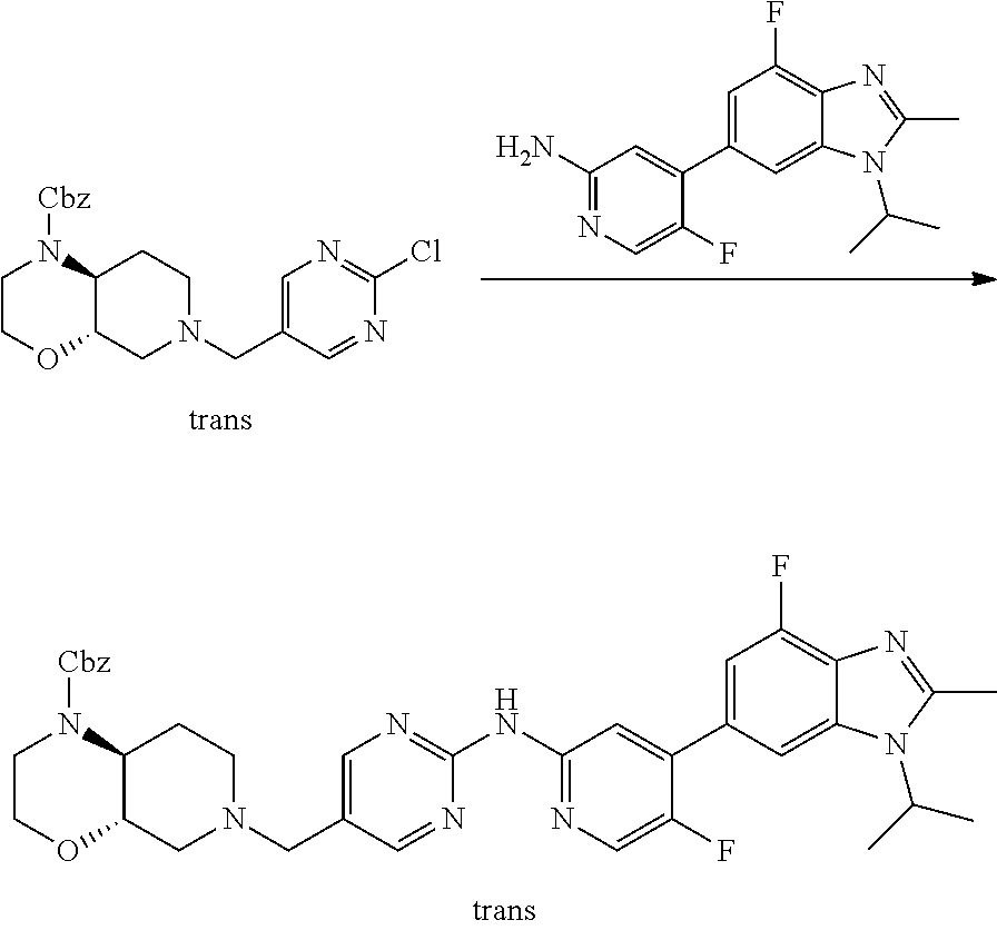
C1COC2C(N1[Cbz])CCN(CC1=CN=C(NC3=NC=C(F)C(C4=CC(F)=C5C(=C4)N(C(C)C)C(C)=N5)=C3)N=C1)C2.NC1=NC=C(F)C(C2=CC(F)=C3C(=C2)N(C(C)C)C(C)=N3)=C1.C1COC2C(CCN(CC3=CN=C(Cl)N=C3)C2)N1[Cbz]
